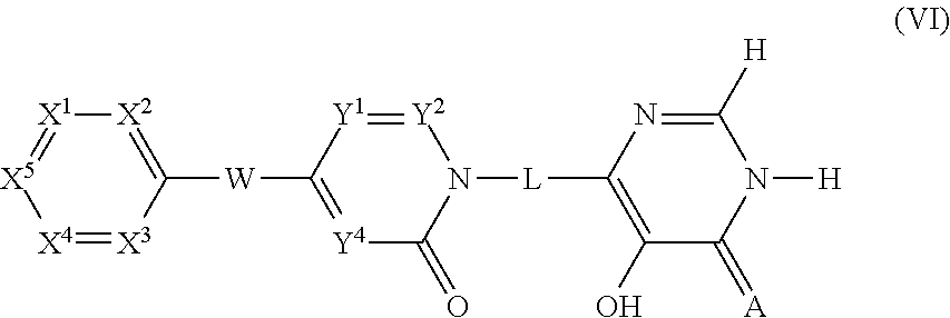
[X4]1=[X3]C([W]C2=[Y4]C(=O)N([L]C3=C(O)C(=[A])N([H])C([H])=N3)[Y2]=[Y1]2)=[X2][X1]=[X5]1
